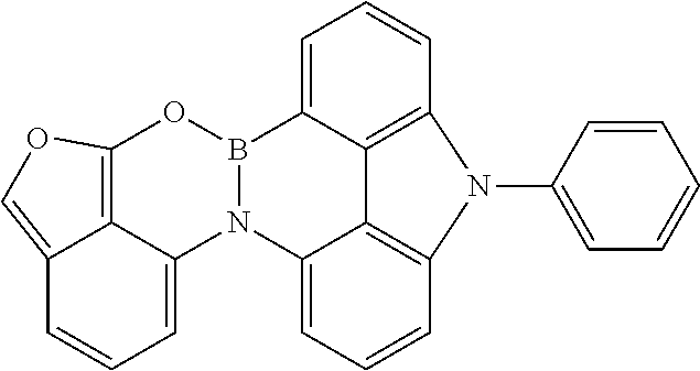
N12B(C3=CC=CC4=C3C3=C(N4C4=CC=CC=C4)C=CC=C13)OC1=C3C(=CO1)C=CC=C23
